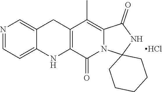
C1=NC=C2C(=C1)NC1=C(C(C)=C3N(C1=O)C1(NC3=O)CCCCC1)C2.Cl
